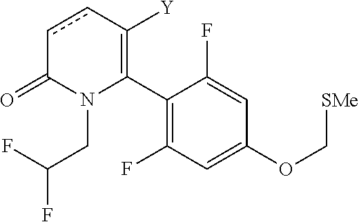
C1(C2=C([Y])ccC(=O)N2CC(F)F)=C(F)C=C(OC[SMe])C=C1F
